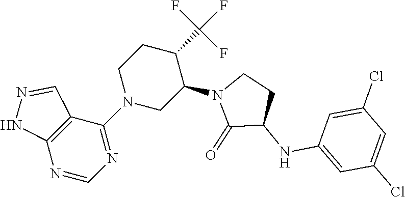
C1(N2CC(N3C(=O)C(NC4=CC(Cl)=CC(Cl)=C4)CC3)C(C(F)(F)F)CC2)=NC=NC2=C1C=NN2
